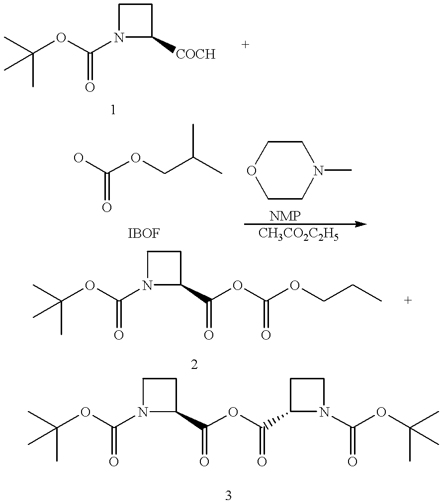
C1N(C(OC(C)(C)C)=O)C([COCH])C1.C(OC(N1C(C(OC(C2N(C(OC(C)(C)C)=O)CC2)=O)=O)CC1)=O)(C)(C)C.OC(OCC(C)C)=O.O1CCN(C)CC1.C(OC(N1C(C(OC(OCCC)=O)=O)CC1)=O)(C)(C)C
